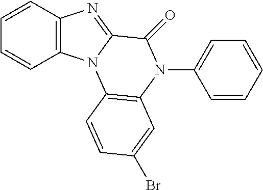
C1=CC2=C(C=C1)N1C(=N2)C(=O)N(C2=CC=CC=C2)C2=C1C=CC(Br)=C2
